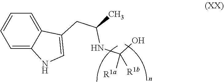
C1=C2C(=CC=C1)C(CC(C)NC([R1a])(O)[R1b])=CN2
